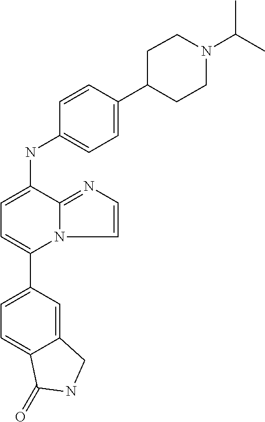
C12=CC(C3=CC=C(NC4=CC=C(C5CCN(C(C)C)CC5)C=C4)C4=NC=CN34)=CC=C1C(=O)NC2
